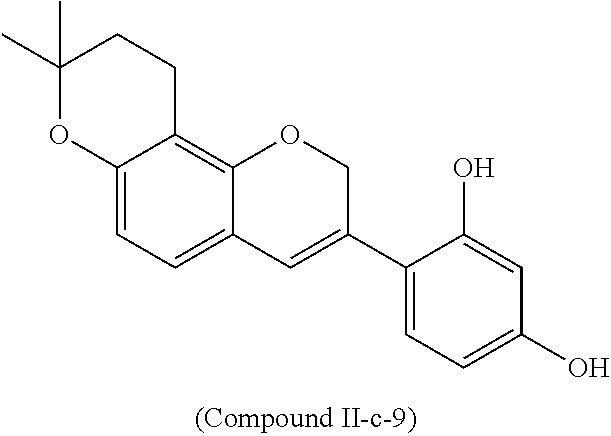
C12=CC=C3C(=C1CCC(C)(C)O2)OCC(C1=CC=C(O)C=C1O)=C3
